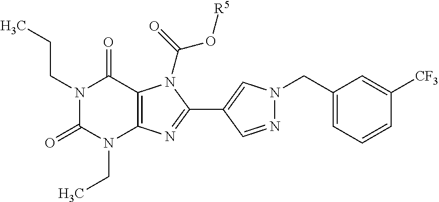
N1(CCC)C(=O)N(CC)C2=C(C1=O)N(C(=O)O[R5])C(C1=CN(CC3=CC=CC([CF3])=C3)N=C1)=N2
